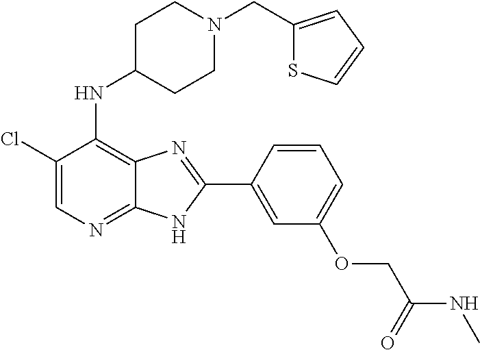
C1(Cl)=CN=C2C(=C1NC1CCN(CC3=CC=CS3)CC1)N=C(C1=CC(OCC(NC)=O)=CC=C1)N2
